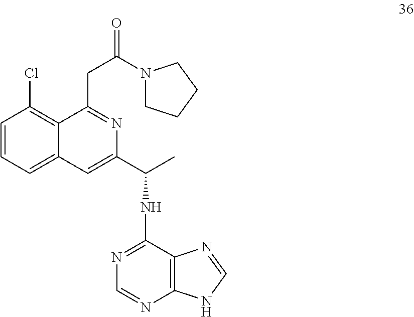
C1=CC=C2C(=C1Cl)C(CC(=O)N1CCCC1)=NC(C(C)NC1=NC=NC3=C1N=CN3)=C2
